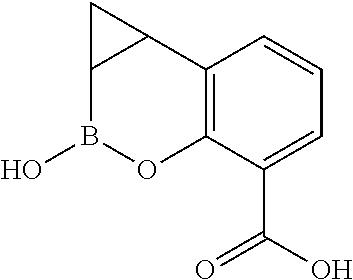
C12=C(C(C(O)=O)=CC=C1)OB(O)C1C2C1
